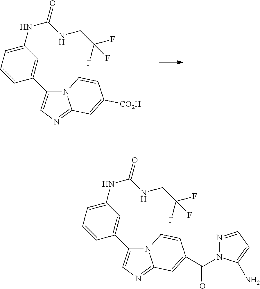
N12C(C3=CC(NC(=O)NCC(F)(F)F)=CC=C3)=CN=C1C=C([CO2H])C=C2.N12C(C3=CC(NC(=O)NCC(F)(F)F)=CC=C3)=CN=C1C=C(C(N1N=CC=C1N)=O)C=C2
